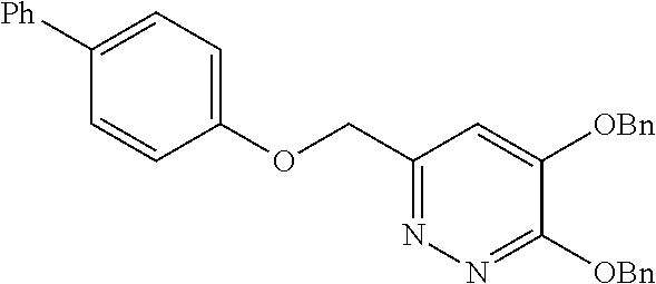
C(C1=NN=C([OBn])C([OBn])=C1)OC1=CC=C([Ph])C=C1
